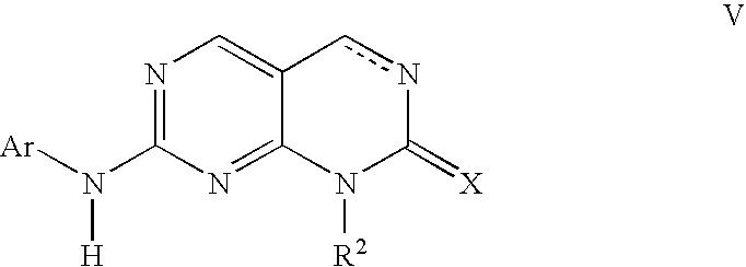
N1=C(N([H])[Ar])N=C2C(=C1)cnC(=[X])N2[R2]
